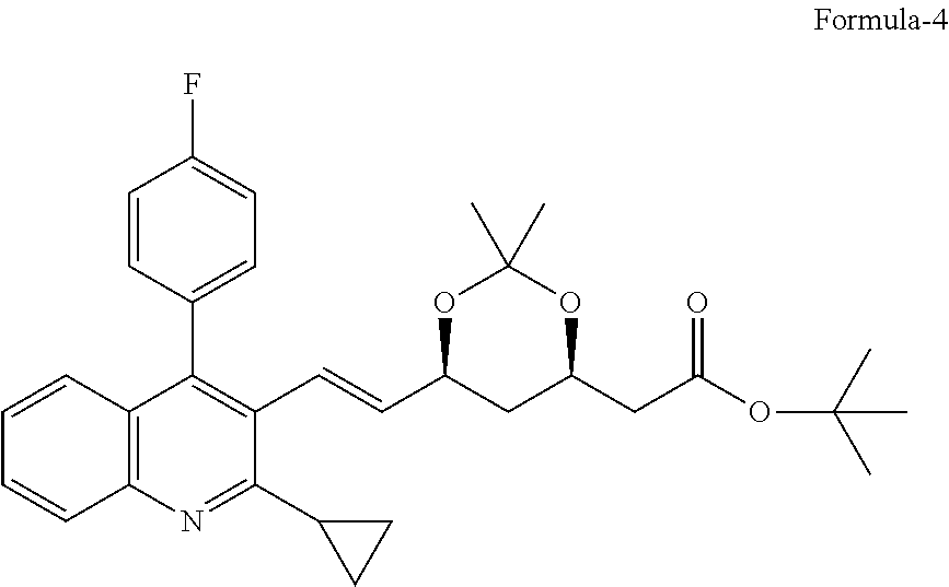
C1=CC=CC2=C1C(C1=CC=C(F)C=C1)=C(C=CC1CC(CC(OC(C)(C)C)=O)OC(C)(C)O1)C(C1CC1)=N2
